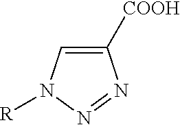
C1([COOH])=CN([R])N=N1
